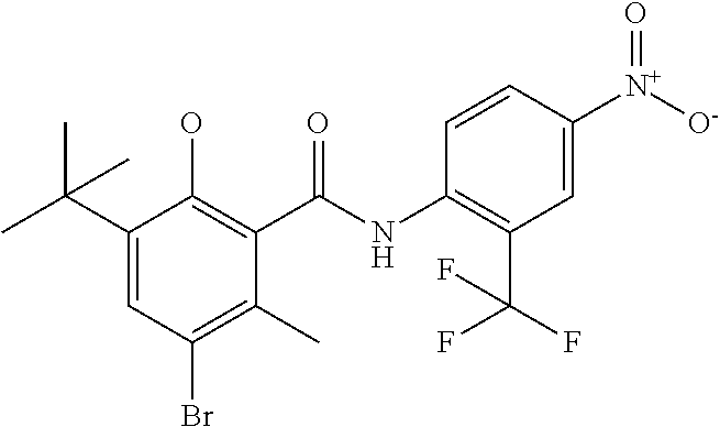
C1(C(C)(C)C)=CC(Br)=C(C)C(C(NC2=C(C(F)(F)F)C=C([N+]([O-])=O)C=C2)=O)=C1O
